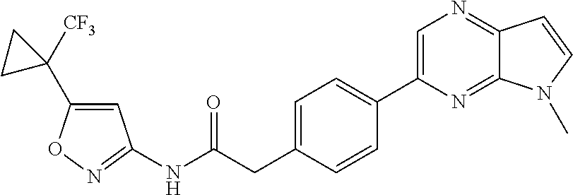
N1=C(NC(CC2=CC=C(C3=CN=C4C(=N3)N(C)C=C4)C=C2)=O)C=C(C2([CF3])CC2)O1
